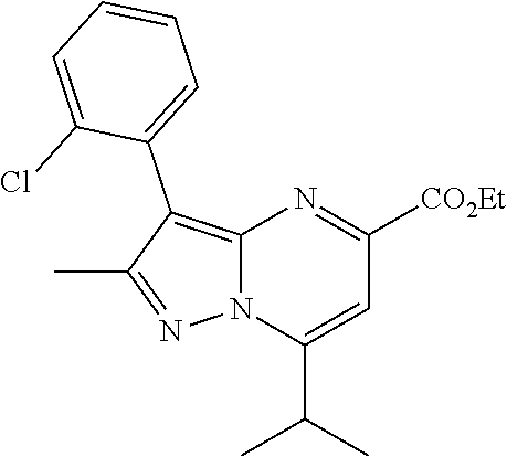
C12=C(C3=CC=CC=C3Cl)C(C)=NN1C(C(C)C)=CC([CO2Et])=N2
